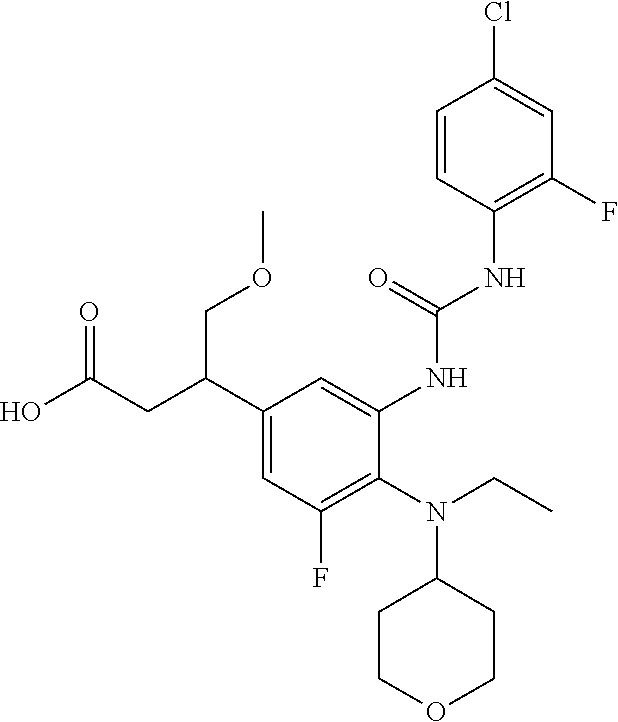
N(C1=C(F)C=C(C(CC(O)=O)COC)C=C1NC(=O)NC1=C(F)C=C(Cl)C=C1)(C1CCOCC1)CC
